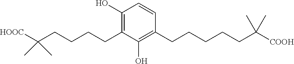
C1(CCCCC(C)(C)[HOOC])=C(O)C=CC(CCCCCC(C)(C)[COOH])=C1O
